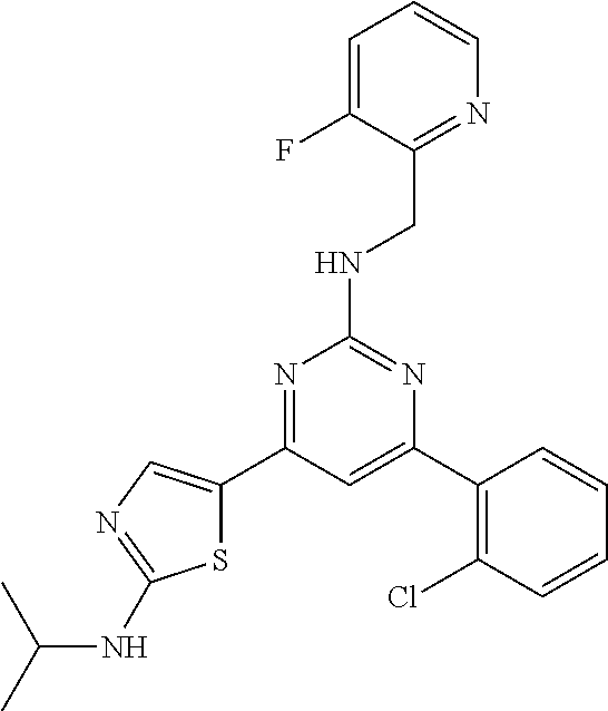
N1=C(C2=CN=C(NC(C)C)S2)C=C(C2=C(Cl)C=CC=C2)N=C1NCC1=NC=CC=C1F
